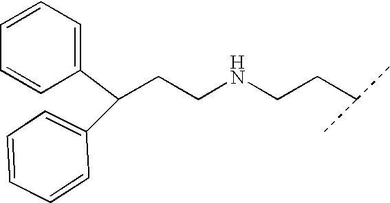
C1(C(C2=CC=CC=C2)CCNCCC(C)C)=CC=CC=C1
